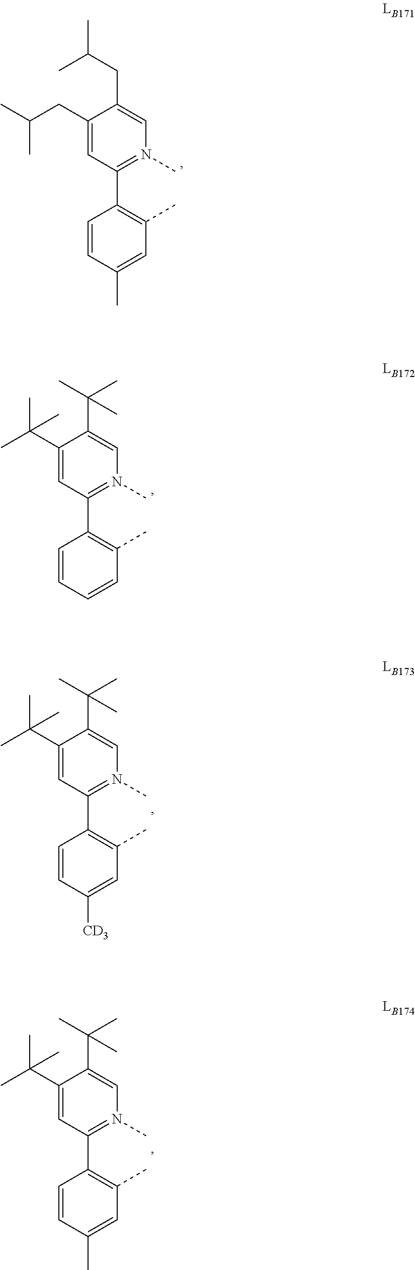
C1=CC(C)=CC(C)=C1C1=N(C)C=C(CC(C)C)C(CC(C)C)=C1.C1=CC=CC(C)=C1C1=N(C)C=C(C(C)(C)C)C(C(C)(C)C)=C1.C1=CC([CD3])=CC(C)=C1C1=N(C)C=C(C(C)(C)C)C(C(C)(C)C)=C1.C1=CC(C)=CC(C)=C1C1=N(C)C=C(C(C)(C)C)C(C(C)(C)C)=C1
